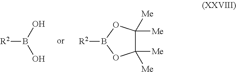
[R2]B(O)O.[R2]B1OC([Me])([Me])C([Me])([Me])O1
